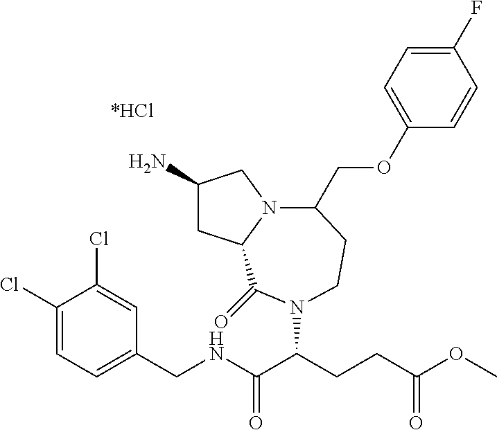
C1(N)CC2N(C1)C(COC1=CC=C(F)C=C1)CCN(C(CCC(OC)=O)C(NCC1=CC=C(Cl)C(Cl)=C1)=O)C2=O
